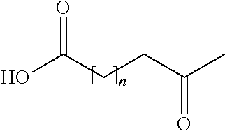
C(CC(O)=O)C(=O)C
